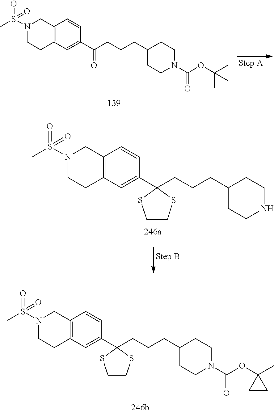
N1(S(C)(=O)=O)CCC2=C(C1)C=CC(C(CCCC1CCN(C(OC(C)(C)C)=O)CC1)=O)=C2.N1(S(C)(=O)=O)CCC2=C(C1)C=CC(C1(CCCC3CCNCC3)SCCS1)=C2.N1(S(C)(=O)=O)CCC2=C(C1)C=CC(C1(CCCC3CCN(C(OC4(C)CC4)=O)CC3)SCCS1)=C2
